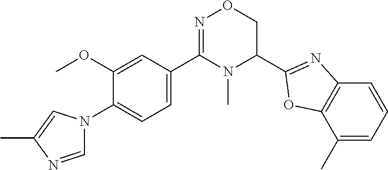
C1(OC)=CC(C2=NOCC(C3=NC4=C(O3)C(C)=CC=C4)N2C)=CC=C1N1C=NC(C)=C1
